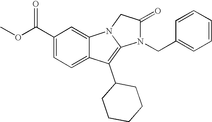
C1(C(OC)=O)=CC=C2C(=C1)N1C(=C2C2CCCCC2)N(CC2=CC=CC=C2)C(=O)C1
